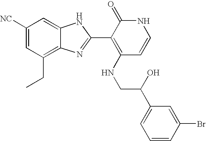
C1(CC)=C2C(=CC([NC])=C1)NC(C1=C(NCC(C3=CC=CC(Br)=C3)O)C=CNC1=O)=N2
